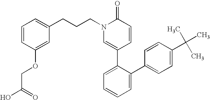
C1=CC(OCC(O)=O)=CC(CCCN2C=C(C3=CC=CC=C3C3=CC=C(C(C)(C)C)C=C3)C=CC2=O)=C1
